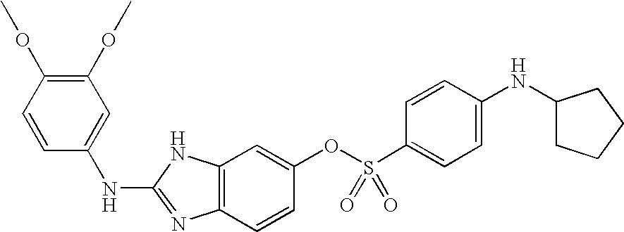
C1=CC(NC2=NC3=C(N2)C=C(OS(C2=CC=C(NC4CCCC4)C=C2)(=O)=O)C=C3)=CC(OC)=C1OC
